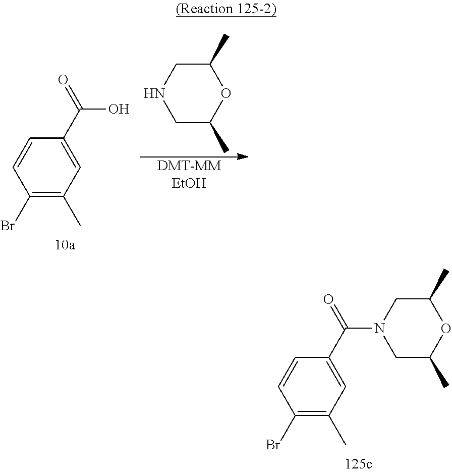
[DMT-MMEtOH].BrC1=C(C)C=C(C(=O)O)C=C1.C1C(C)OC(C)CN1.BrC1=C(C)C=C(C(=O)N2CC(C)OC(C)C2)C=C1
